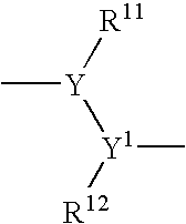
C[Y]([R11])[Y1]([R12])C
